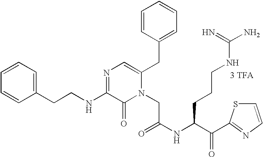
[3 TFA].C1(CCNC2=NC=C(CC3=CC=CC=C3)N(CC(NC(C(=O)C3=NC=CS3)CCCNC(=N)N)=O)C2=O)=CC=CC=C1
